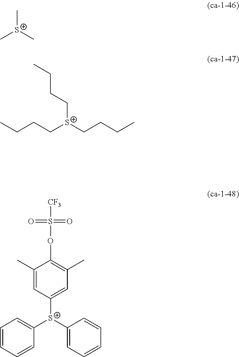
C1(C)=CC([S+](C2=CC=CC=C2)C2=CC=CC=C2)=CC(C)=C1OS([CF3])(=O)=O.C[S+](C)C.C([S+](CCCC)CCCC)CCC
